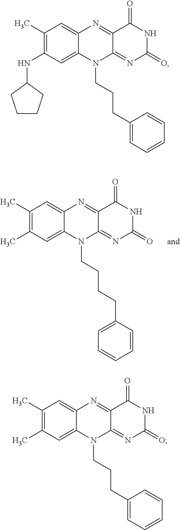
C1(C)=C(C)C=C2C(=C1)N=C1C(=NC(=O)NC1=O)N2CCCCC1=CC=CC=C1.C1(C)=C(NC2CCCC2)C=C2C(=C1)N=C1C(=NC(=O)NC1=O)N2CCCC1=CC=CC=C1.C1(C)=C(C)C=C2C(=C1)N=C1C(=NC(=O)NC1=O)N2CCCC1=CC=CC=C1
